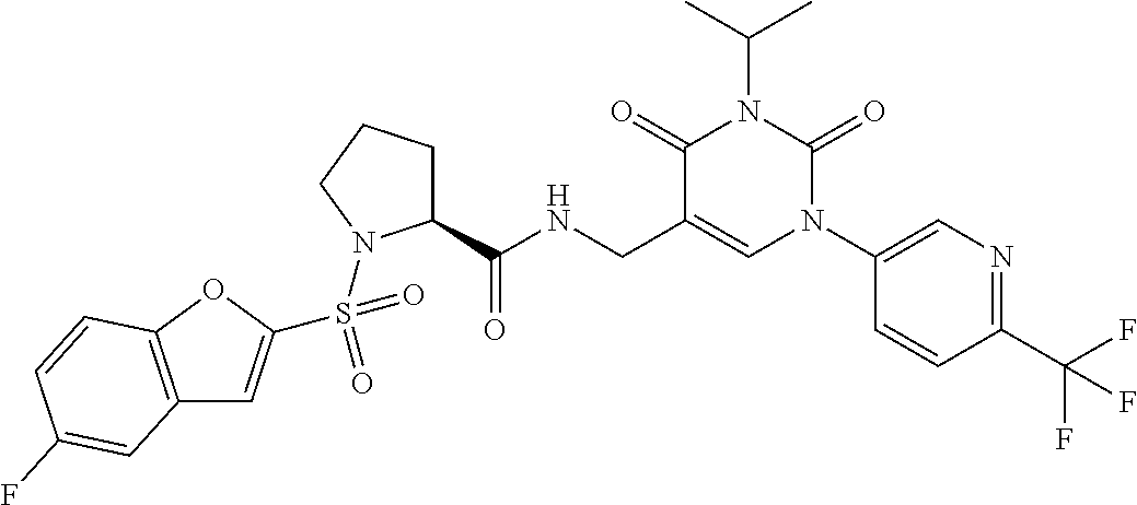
C12=C(OC(S(=O)(=O)N3C(C(NCC4=CN(C5=CN=C(C(F)(F)F)C=C5)C(=O)N(C(C)C)C4=O)=O)CCC3)=C1)C=CC(F)=C2
